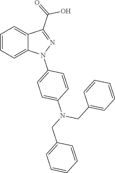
C1=CC=C2C(=C1)C(C(=O)O)=NN2C1=CC=C(N(CC2=CC=CC=C2)CC2=CC=CC=C2)C=C1
